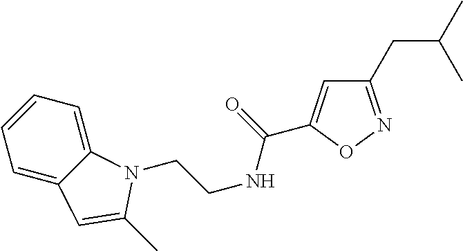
C1=C2C(=CC=C1)N(CCNC(=O)C1=CC(CC(C)C)=NO1)C(C)=C2
